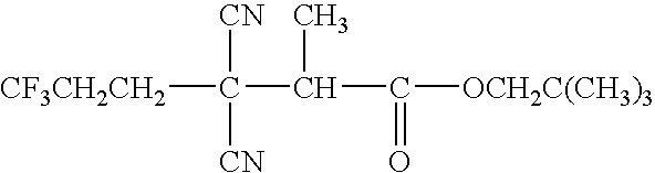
[CF3CH2CH2]C([CN])([CN])C(C(=O)[OCH2C(CH3)3])C
